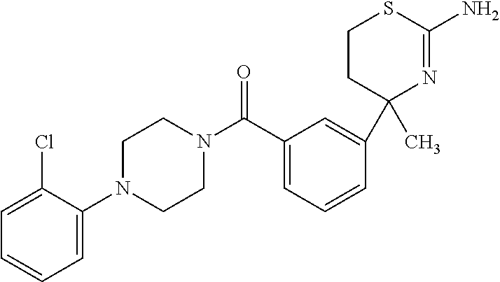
C1CC(C2=CC(C(N3CCN(C4=CC=CC=C4Cl)CC3)=O)=CC=C2)(C)N=C(N)S1
